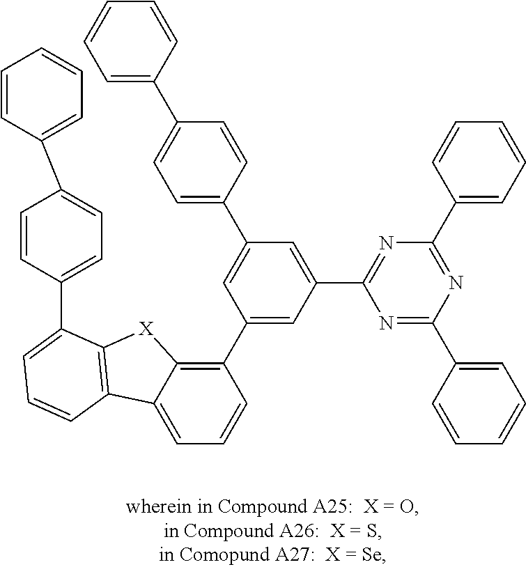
C1=C2C(=C(C3=CC(C4=NC(C5=CC=CC=C5)=NC(C5=CC=CC=C5)=N4)=CC(C4=CC=C(C5=CC=CC=C5)C=C4)=C3)C=C1)[X]C1=C2C=CC=C1C1=CC=C(C2=CC=CC=C2)C=C1
